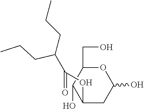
C(CCC)(CCC)C(=O)OC1C(O)C(CO)OC(O)C1
